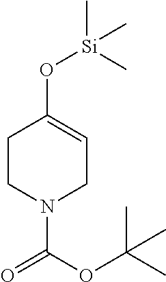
C1CN(C(OC(C)(C)C)=O)CC=C1O[Si](C)(C)C
